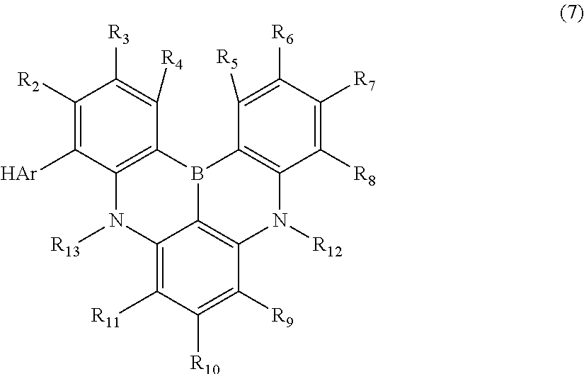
C12=C(N([R13])C3=C([R11])C([R10])=C([R9])C4=C3B1C1=C(N4[R12])C([R8])=C([R7])C([R6])=C1[R5])C([Ar])=C([R2])C([R3])=C2[R4]
